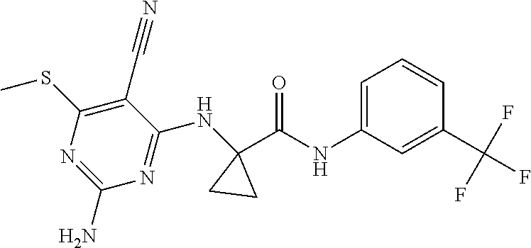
C1=C(NC(C2(NC3=NC(N)=NC(SC)=C3C#N)CC2)=O)C=C(C(F)(F)F)C=C1
